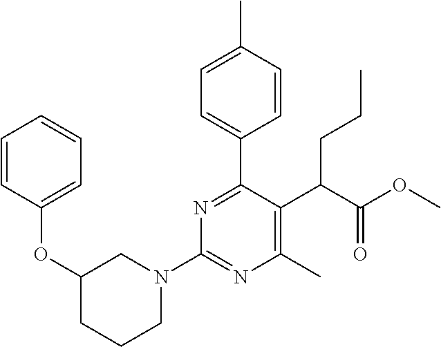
C1(OC2=CC=CC=C2)CCCN(C2=NC(C)=C(C(C(OC)=O)CCC)C(C3=CC=C(C)C=C3)=N2)C1
